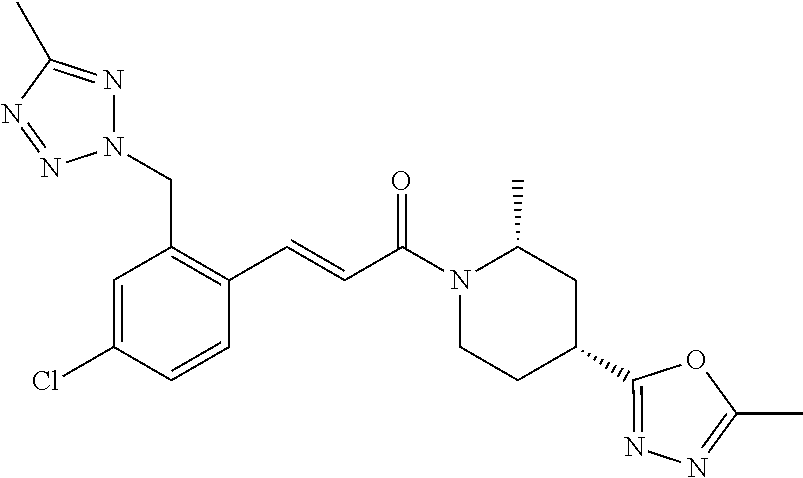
N1(CC2=C(C=CC(N3CCC(C4=NN=C(C)O4)CC3C)=O)C=CC(Cl)=C2)N=C(C)N=N1
